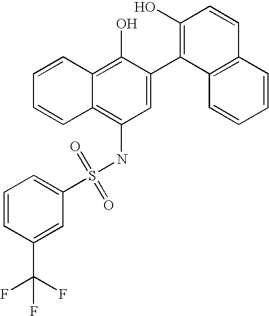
S(NC1=C2C(=C(O)C(C3=C(O)C=CC4=C3C=CC=C4)=C1)C=CC=C2)(=O)(=O)C1=CC=CC(C(F)(F)F)=C1
